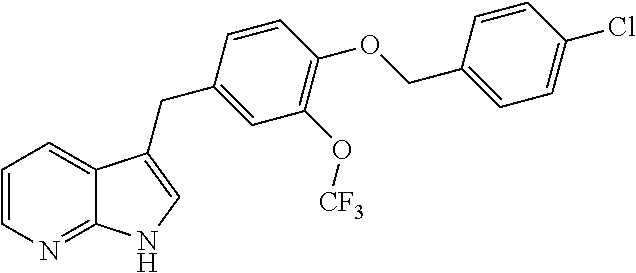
C1=CN=C2C(=C1)C(CC1=CC(O[CF3])=C(OCC3=CC=C(Cl)C=C3)C=C1)=CN2
